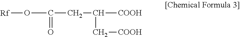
[Rf]OC(CC([COOH])C[COOH])=O
